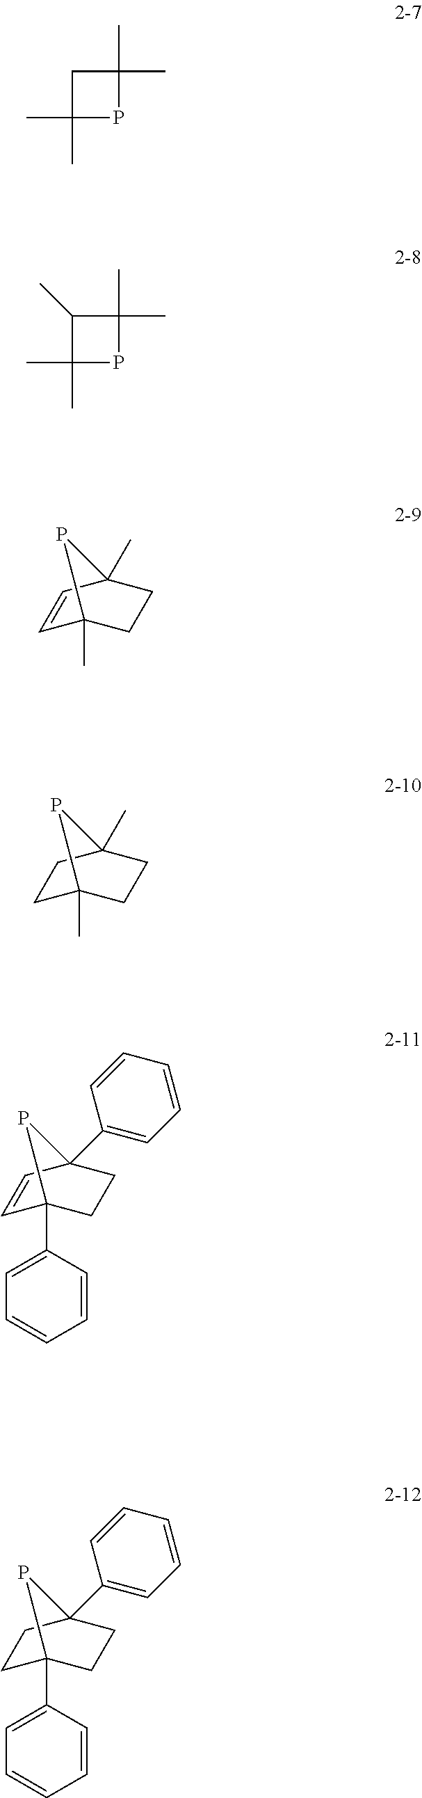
C1C(C)(C)PC1(C)C.C1(C)C(C)(C)PC1(C)C.C1=CC2(C)CCC1(C)P2.C1C2(C)CCC(C)(C1)P2.C1=CC2(C3=CC=CC=C3)CCC1(C1=CC=CC=C1)P2.C1C2(C3=CC=CC=C3)CCC(C3=CC=CC=C3)(C1)P2
